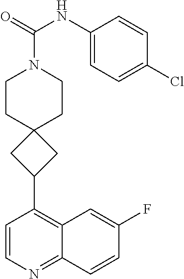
C1=CN=C2C(=C1C1CC3(CCN(C(=O)NC4=CC=C(Cl)C=C4)CC3)C1)C=C(F)C=C2
